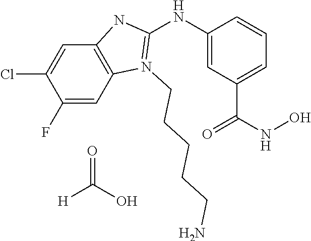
C12=C(C=C(F)C(Cl)=C1)N(CCCCCN)=C(NC1=CC(C(NO)=O)=CC=C1)N2.[H]C(O)=O
